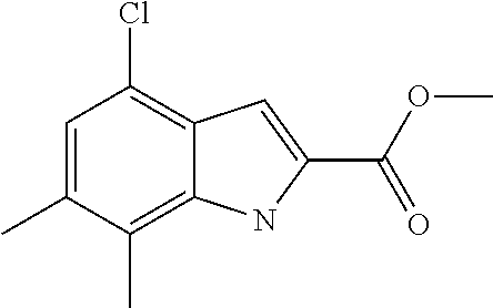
C12=C(C)C(C)=CC(Cl)=C1C=C(C(OC)=O)N2
